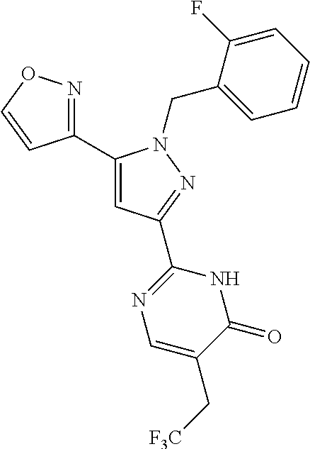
C1(C2=CC(C3=NC=C(C[F3C])C(=O)N3)=NN2CC2=CC=CC=C2F)=NOC=C1
